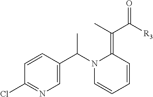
C1=CC(C(N2C=CC=CC2=C(C([R3])=O)C)C)=CN=C1Cl
